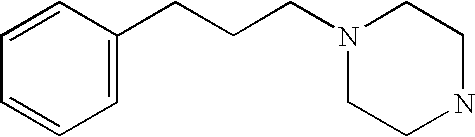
C1=C(CCCN2CCNCC2)C=CC=C1
